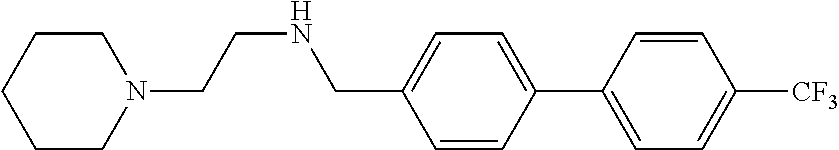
C1=CC(C2=CC=C([CF3])C=C2)=CC=C1CNCCN1CCCCC1
